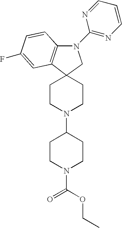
C1CN(C(OCC)=O)CCC1N1CCC2(CC1)C1=C(N(C3=NC=CC=N3)C2)C=CC(F)=C1
